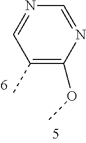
C1(C)=C(OC)N=CN=C1
